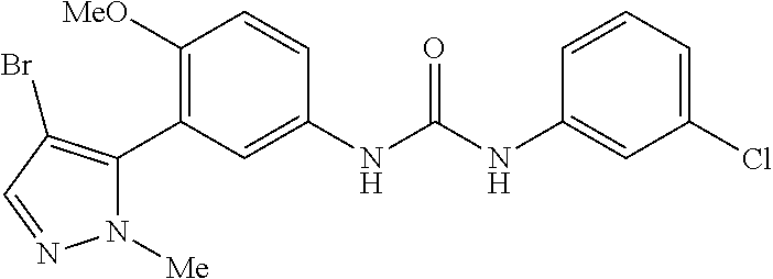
C1([OMe])=C(C2=C(Br)C=NN2[Me])C=C(NC(=O)NC2=CC(Cl)=CC=C2)C=C1
